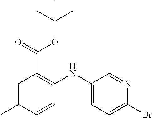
C1=C(C)C=CC(NC2=CC=C(Br)N=C2)=C1C(=O)OC(C)(C)C
